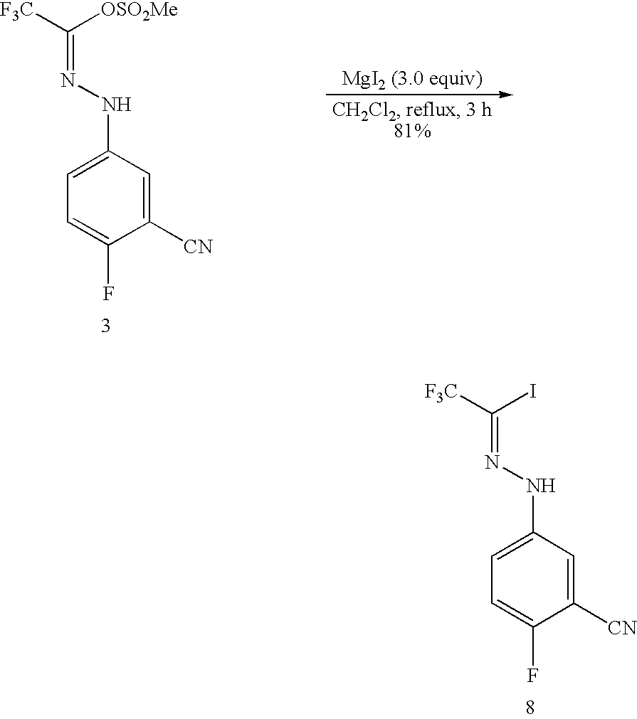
C1=C(NN=C([F3C])I)C=C([CN])C(F)=C1.C1=C(NN=C([F3C])[OSO2Me])C=C([CN])C(F)=C1
